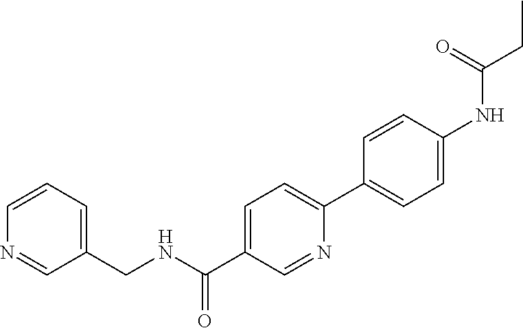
C1=CC=C(CNC(C2=CC=C(C3=CC=C(NC(=O)CC)C=C3)N=C2)=O)C=N1
